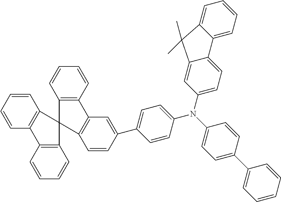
C1(C2=CC=CC=C2)=CC=C(N(C2=CC=C3C(=C2)C(C)(C)C2=CC=CC=C32)C2=CC=C(C3=CC4=C(C=C3)C3(C5=C4C=CC=C5)C4=C(C=CC=C4)C4=C3C=CC=C4)C=C2)C=C1
